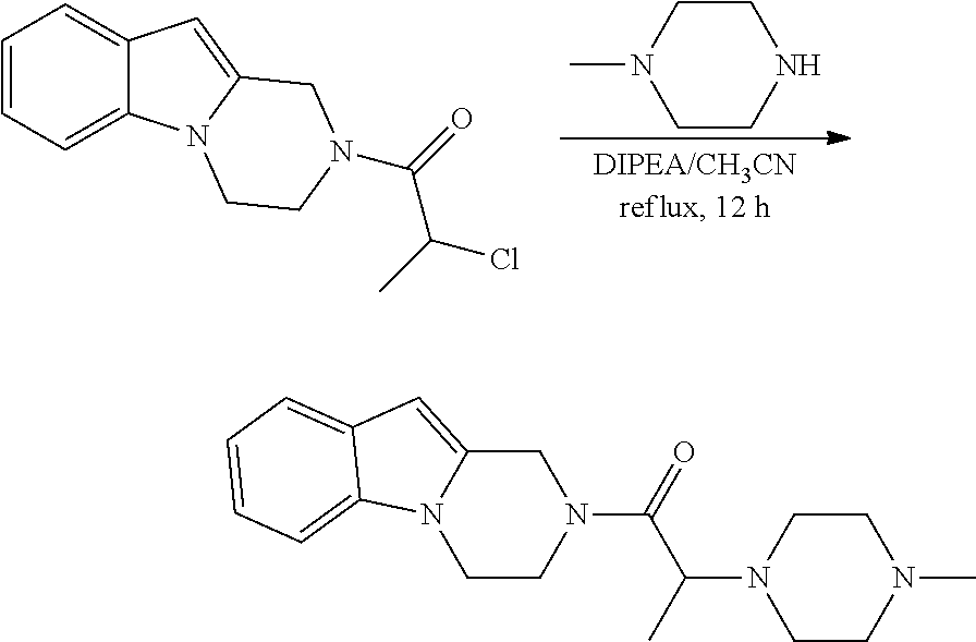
C1CN(C)CCN1.C1=CC=C2C(=C1)C=C1N2CCN(C(C(Cl)C)=O)C1.C1CN(C(C(N2CCN(C)CC2)C)=O)CC2=CC3=CC=CC=C3N12
